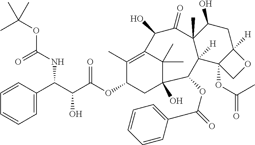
C1=CC(C(C(C(OC2CC3(O)C(C)(C)C(=C2C)C(O)C(=O)C2(C)C([H])(C4(OC(C)=O)C([H])(CC2O)OC4)C3OC(C2=CC=CC=C2)=O)=O)O)NC(OC(C)(C)C)=O)=CC=C1
